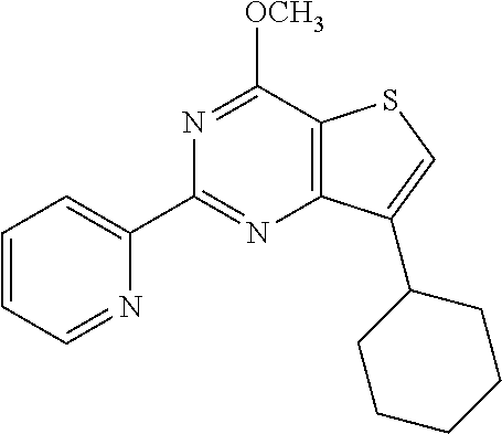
N1=C(C2=CC=CC=N2)N=C([OCH3])C2=C1C(C1CCCCC1)=CS2
